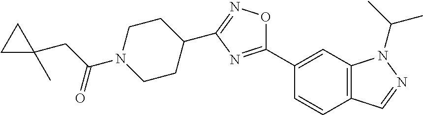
C(C(=O)N1CCC(C2=NOC(C3=CC4=C(C=C3)C=NN4C(C)C)=N2)CC1)C1(C)CC1
